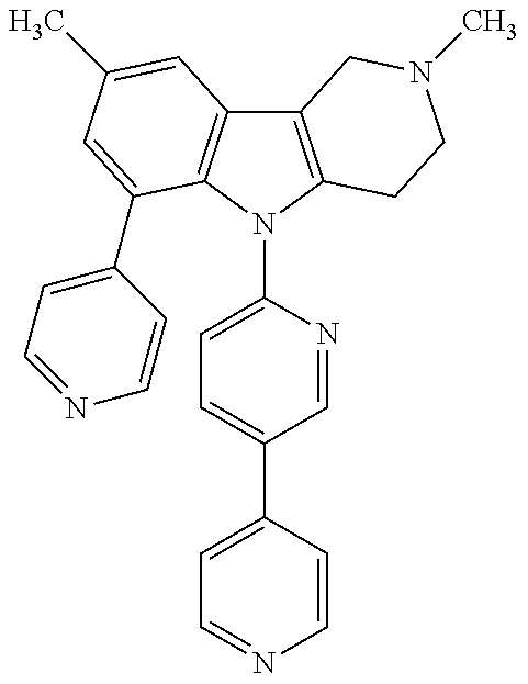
C12=C(N(C3=CC=C(C4=CC=NC=C4)C=N3)C3=C1C=C(C)C=C3C1=CC=NC=C1)CCN(C)C2
